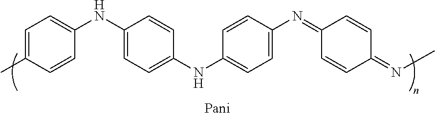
C1=C(C)C=CC(NC2=CC=C(NC3=CC=C(N=C4C=CC(=NC)C=C4)C=C3)C=C2)=C1
